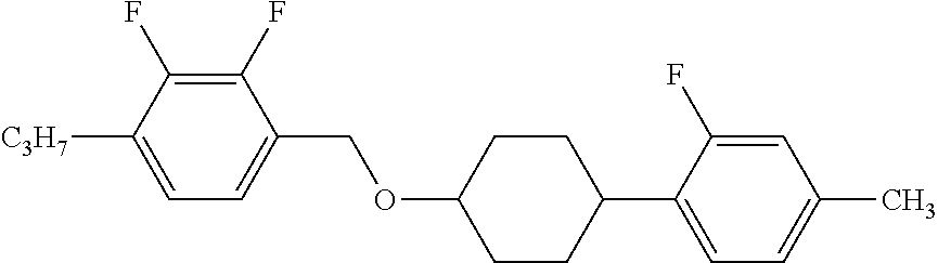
C1(F)=C(F)C([C3H7])=CC=C1COC1CCC(C2=CC=C(C)C=C2F)CC1
